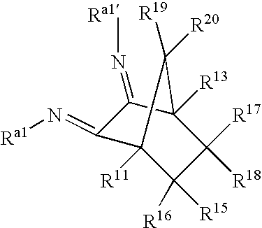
C12([R13])C([R17])([R18])C([R15])([R16])C([R11])(C1([R20])[R19])C(=N[Ra1])C2=N[Ra1]
